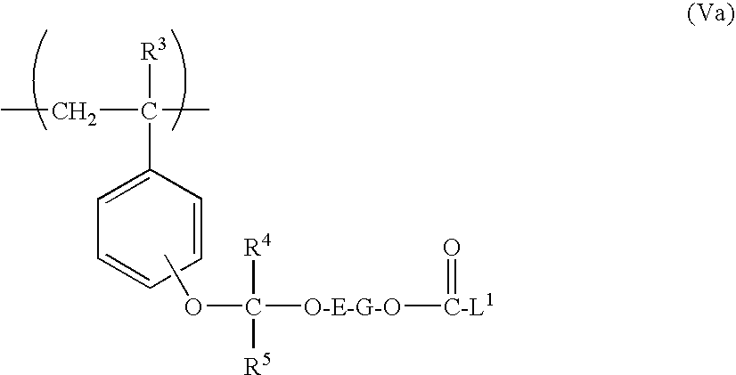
C1=C(C(C)(CC)[R3])C=CC=C1.COC([O-E-G-O][C-L1]=O)([R4])[R5]
